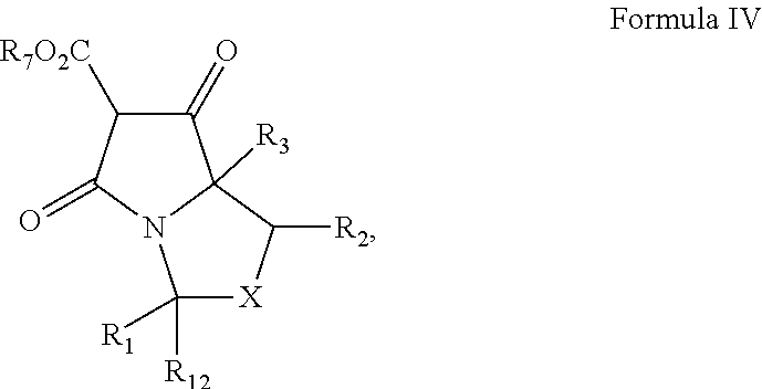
C1([R7O2C])C(=O)N2C([R3])(C1=O)C([R2])[X]C2([R1])[R12]
